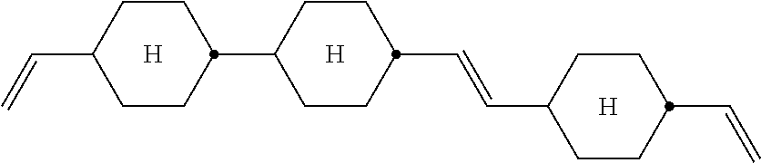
C1CC(C2CCC(C=CC3CCC(C=C)CC3)CC2)CCC1C=C.[H].[H].[H]
